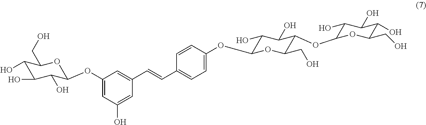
OC1C(O)C(O)C(OC2=CC(O)=CC(C=CC3=CC=C(OC4OC(CO)C(OC5OC(CO)C(O)C(O)C5O)C(O)C4O)C=C3)=C2)OC1CO
